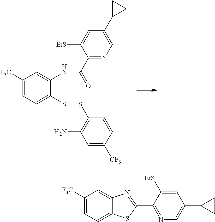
C1([F3C])=CC=C(SSC2=C(N)C=C([CF3])C=C2)C(NC(C2=NC=C(C3CC3)C=C2[EtS])=O)=C1.C1([F3C])=CC=C2C(=C1)N=C(C1=NC=C(C3CC3)C=C1[EtS])S2
